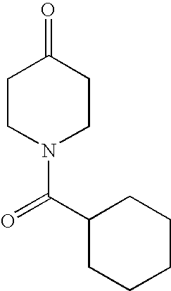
C1CN(C(C2CCCCC2)=O)CCC1=O
